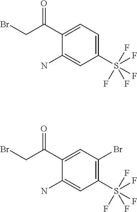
C1(C(CBr)=O)=CC=C(S(F)(F)(F)(F)F)C=C1N.C1(C(CBr)=O)=CC(Br)=C(S(F)(F)(F)(F)F)C=C1N
